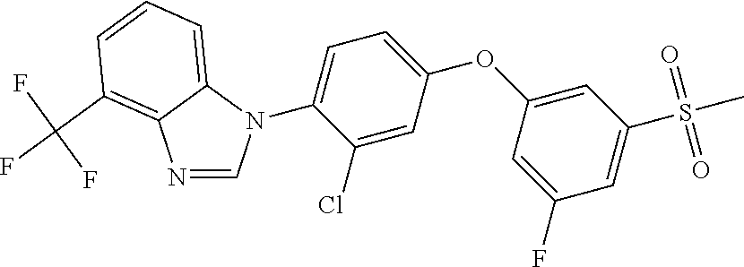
C1=C(Cl)C(N2C=NC3=C(C(F)(F)F)C=CC=C23)=CC=C1OC1=CC(S(C)(=O)=O)=CC(F)=C1
